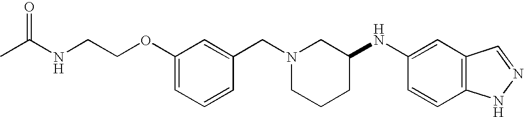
C1(OCCNC(C)=O)=CC=CC(CN2CCCC(NC3=CC4=C(C=C3)NN=C4)C2)=C1
